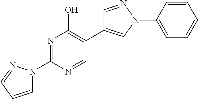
N1=C(N2C=CC=N2)N=CC(C2=CN(C3=CC=CC=C3)N=C2)=C1O
